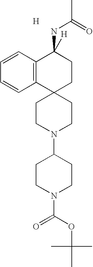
[H].C1CN(C2CCN(C(OC(C)(C)C)=O)CC2)CCC12CCC(NC(C)=O)([H])C1=C2C=CC=C1
